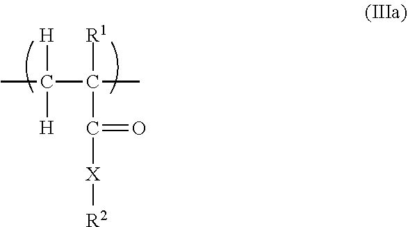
[H]C(C([R1])(C(=O)[X][R2])C)([H])C
